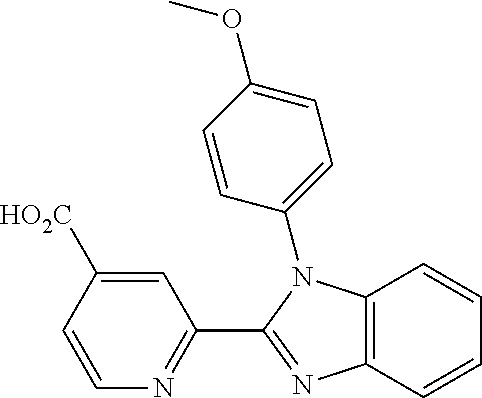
C12=C(C=CC=C1)N=C(C1=NC=CC([HO2C])=C1)N2C1=CC=C(OC)C=C1
